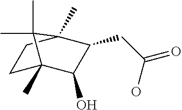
C1C2(C)C(O)C(CC(=O)O)C(C)(C1)C2(C)C
